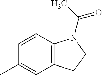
C1=CC2=C(C=C1C)CCN2C(=O)C
